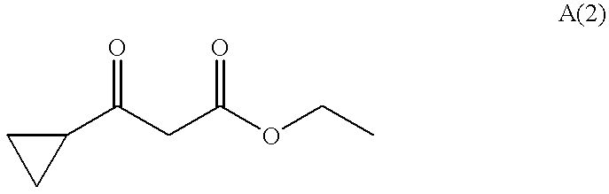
C1(C(CC(OCC)=O)=O)CC1
